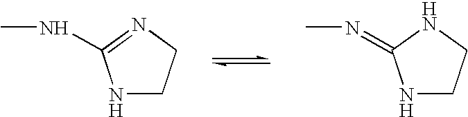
N1CCN=C1NC.N1CCNC1=NC
